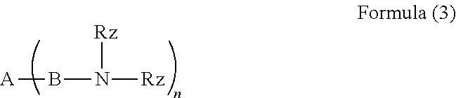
B(N([Rz])[Rz])[A]
